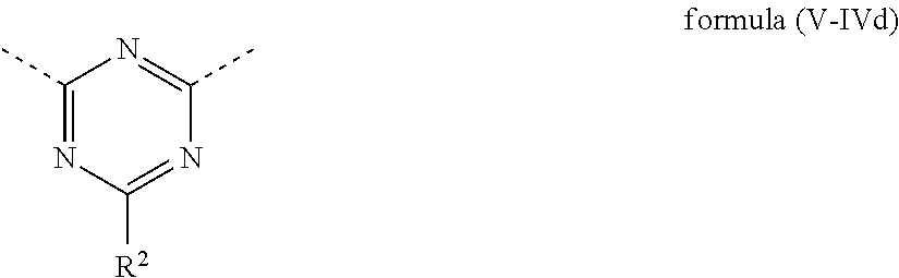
C1(C)=NC([R2])=NC(C)=N1
